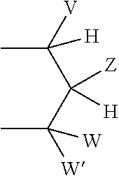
CC(C(C(C)([V])[H])([Z])[H])([W])[W]
